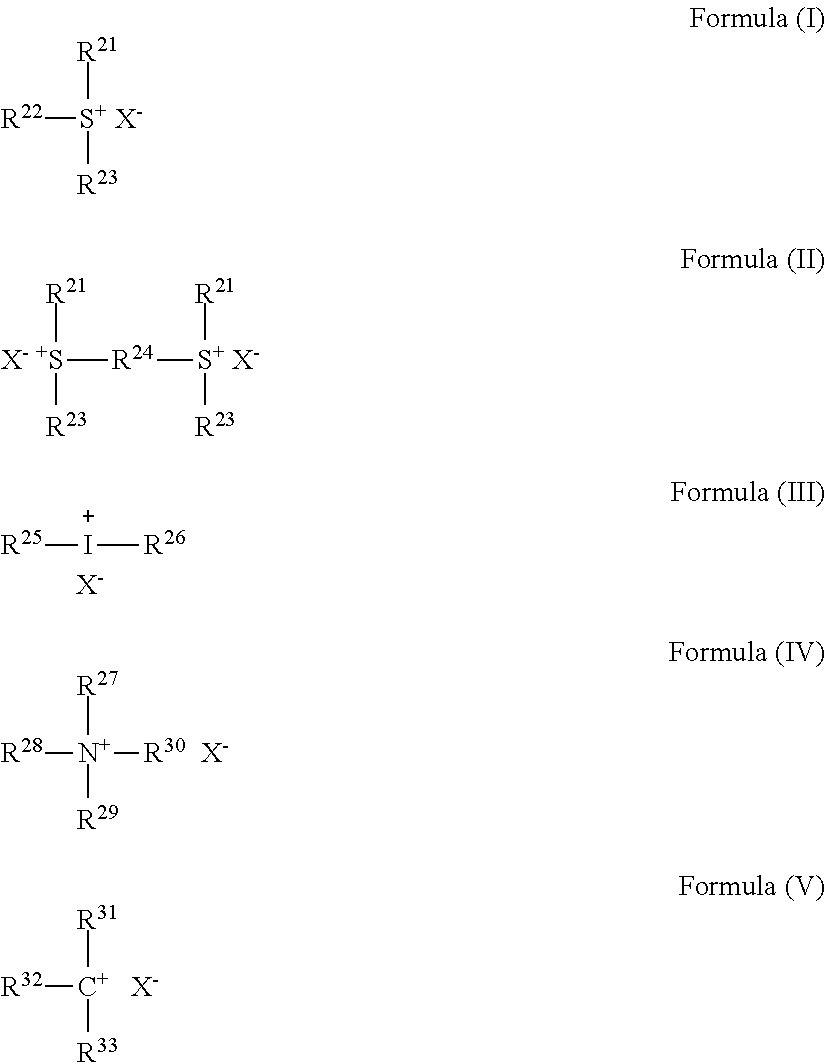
[R22][S+ X-]([R21])[R23].[R25][I+][R26].[X-].[R28][N+]([R30])([R27])[R29].[X-].[R32][C+]([R31])[R33].[X-].[X- +S]([R24][S+ X-]([R21])[R23])([R21])[R23]
